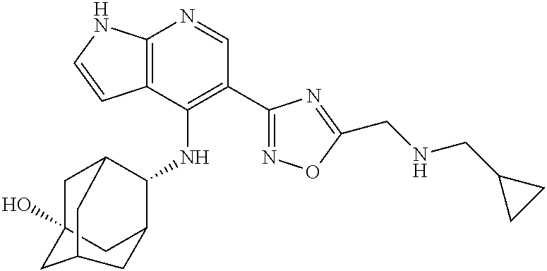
C12=C(C(NC3C4CC5(O)CC3CC(C5)C4)=C(C3=NOC(CNCC4CC4)=N3)C=N1)C=CN2
